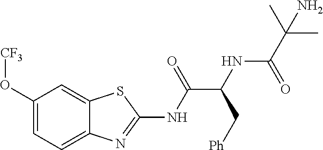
C1(O[CF3])=CC=C2C(=C1)SC(NC(C(NC(C(C)(C)N)=O)C[Ph])=O)=N2
